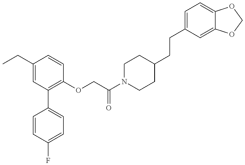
C1=CC(F)=CC=C1C1=C(OCC(N2CCC(CCC3=CC=C4C(=C3)OCO4)CC2)=O)C=CC(CC)=C1
